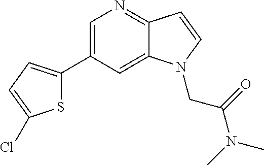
C1=C(C2=CC=C(Cl)S2)C=C2C(=N1)C=CN2CC(N(C)C)=O
